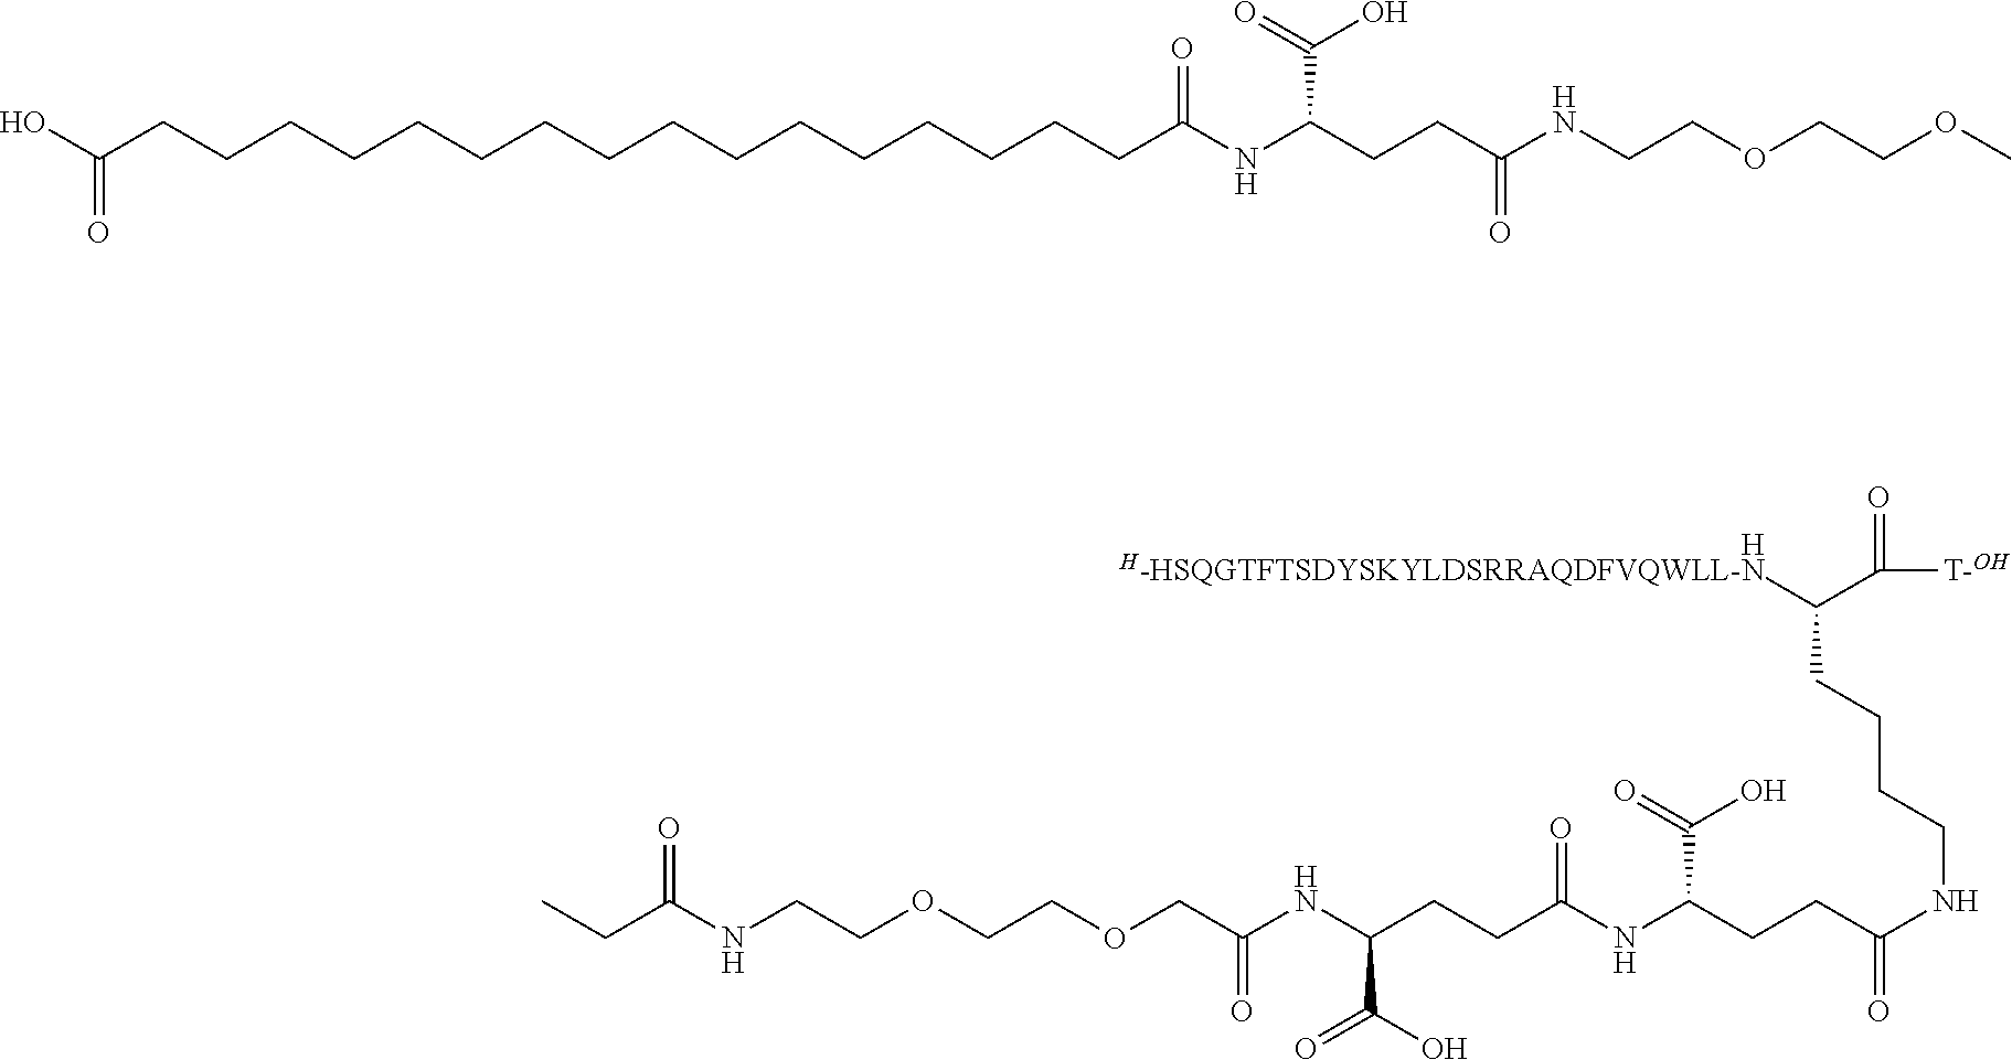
[H].C(NCCOCCOCC(NC(CCC(NC(CCC(NCCCCC([H-HSQGTFTSDYSKYLDSRRAQDFVQWLL-N])C([T-OH])=O)=O)C(=O)O)=O)C(O)=O)=O)(=O)CC.C(CCCCCCC(NC(CCC(NCCOCCOC)=O)C(O)=O)=O)CCCCCCCCCC(O)=O
